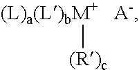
[(L)a(L)bM+][(R)c].[A-]
